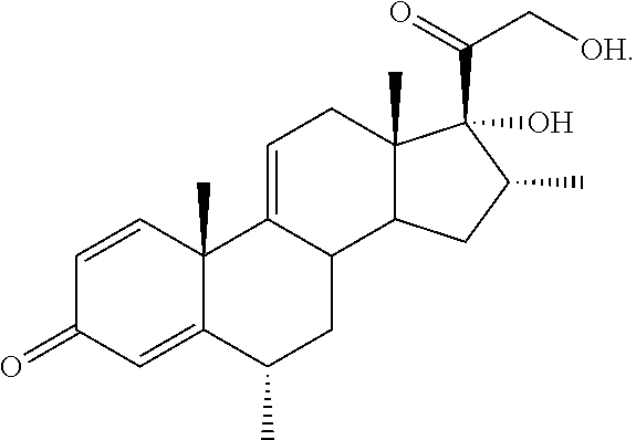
C1=CC2(C)C(=CC1=O)C(C)CC1C2=CCC2(C)C1CC(C)C2(C(=O)C[OH])O
